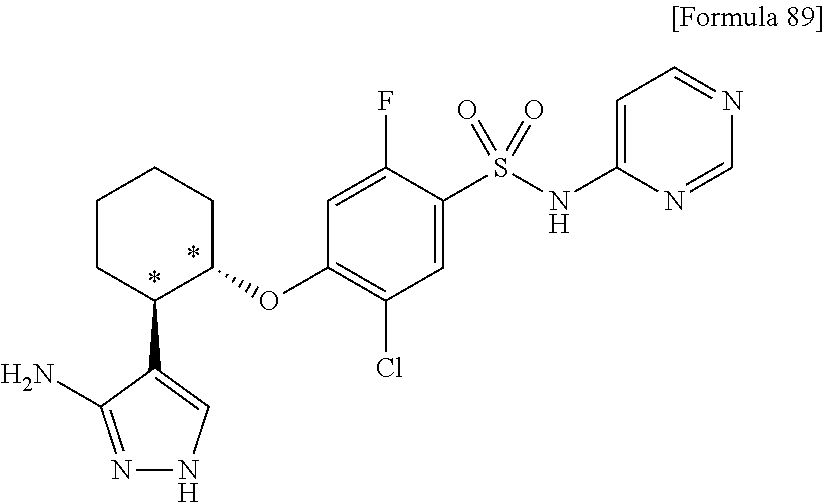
C1=C(S(NC2=CC=NC=N2)(=O)=O)C(F)=CC(OC2C(C3=CNN=C3N)CCCC2)=C1Cl
